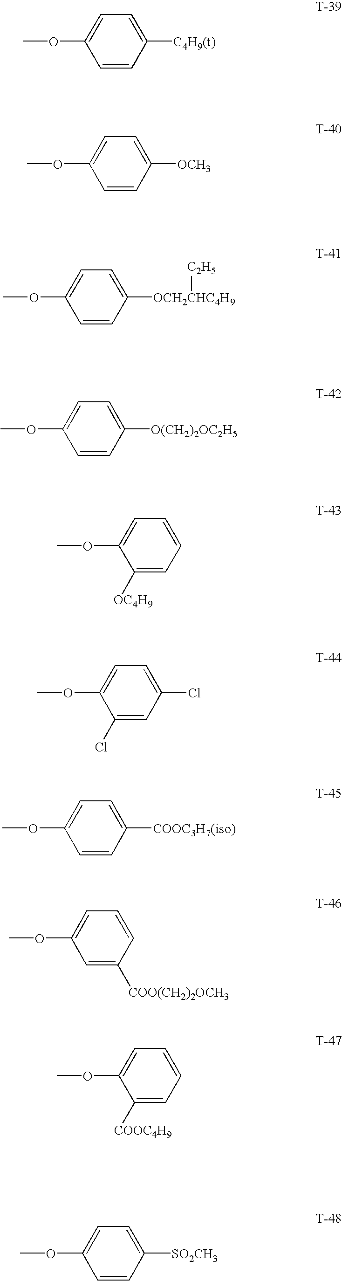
COC1=CC=C([C4H9(t)])C=C1.COC1=CC=C([OCH3])C=C1.COC1=CC=C([OCH2CHC4H9][C2H5])C=C1.COC1=CC=C([O(CH2)2OC2H5])C=C1.COC1=CC=CC=C1[OC4H9].COC1=CC=C(Cl)C=C1Cl.COC1=CC=C([COOC3H7(iso)])C=C1.COC1=CC=CC([COO(CH2)2OCH3])=C1.COC1=CC=CC=C1[COOC4H9].COC1=CC=C([SO2CH3])C=C1
